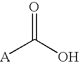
[A]C(O)=O
